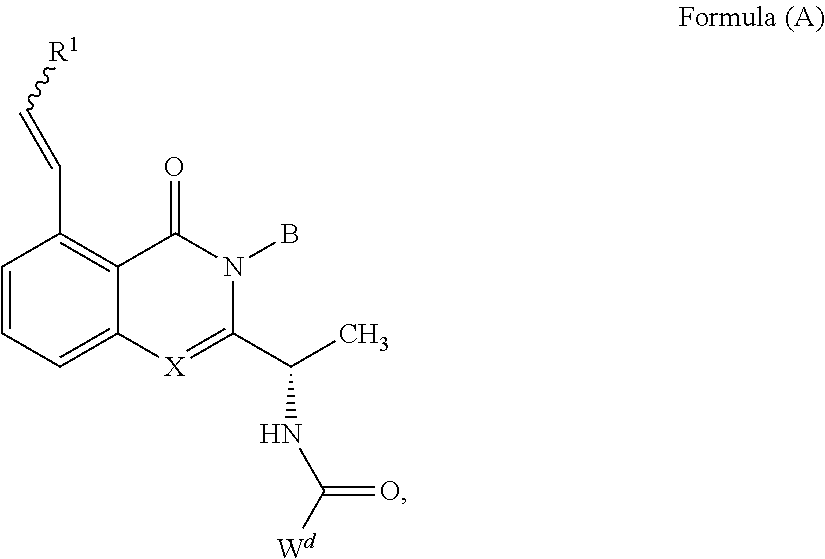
C1=CC=C2C(=C1C=C[R1])C(=O)N(B)C(C(NC([Wd])=O)C)=[X]2
